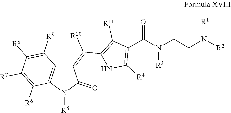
C1(=C([R10])C2=C([R11])C(C(N(CCN([R2])[R1])[R3])=O)=C([R4])N2)C2=C(N([R5])C1=O)C([R6])=C([R7])C([R8])=C2[R9]
